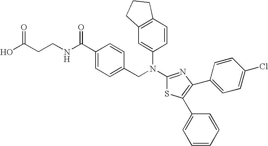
C(CCNC(C1=CC=C(CN(C2=CC3=C(C=C2)CCC3)C2=NC(C3=CC=C(Cl)C=C3)=C(C3=CC=CC=C3)S2)C=C1)=O)(O)=O
